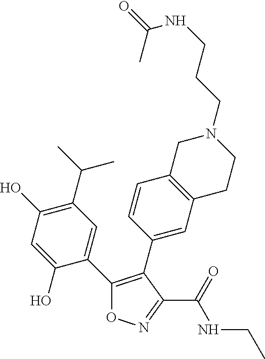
C1(C2=C(C3=CC(C(C)C)=C(O)C=C3O)ON=C2C(=O)NCC)=CC2=C(C=C1)CN(CCCNC(C)=O)CC2
